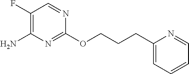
C1(F)=C(N)N=C(OCCCC2=CC=CC=N2)N=C1
